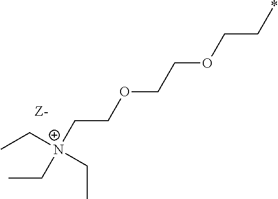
CC[N+](CC)(CCOCCOCC*)CC
